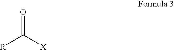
[R]C([X])=O
